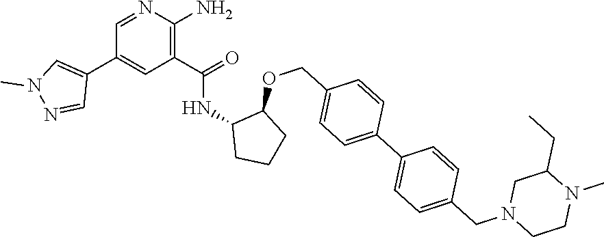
C1=NC(N)=C(C(=O)NC2CCCC2OCC2=CC=C(C3=CC=C(CN4CCN(C)C(CC)C4)C=C3)C=C2)C=C1C1=CN(C)N=C1
